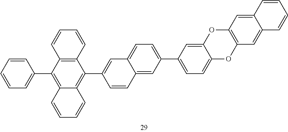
C1=CC=CC=C1C1=C2C(=C(C3=CC4=CC=C(C5=CC=C6C(=C5)OC5=C(O6)C=C6C(=C5)C=CC=C6)C=C4C=C3)C3=C1C=CC=C3)C=CC=C2
